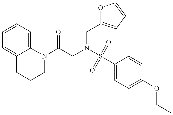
C1=CC=C2C(=C1)CCCN2C(CN(S(C1=CC=C(OCC)C=C1)(=O)=O)CC1=CC=CO1)=O
